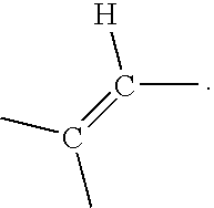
CC(=C([H])C)C
